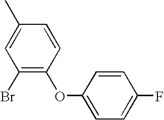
C1(Br)=C(OC2=CC=C(F)C=C2)C=CC(C)=C1
